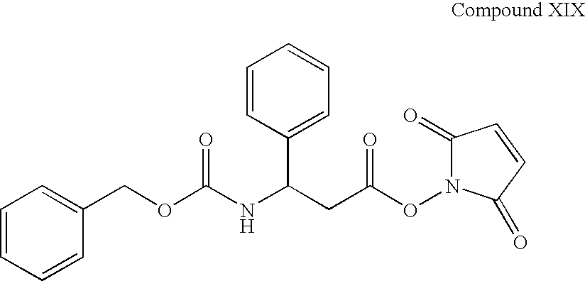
O(C(NC(CC(ON1C(=O)C=CC1=O)=O)C1=CC=CC=C1)=O)CC1=CC=CC=C1
